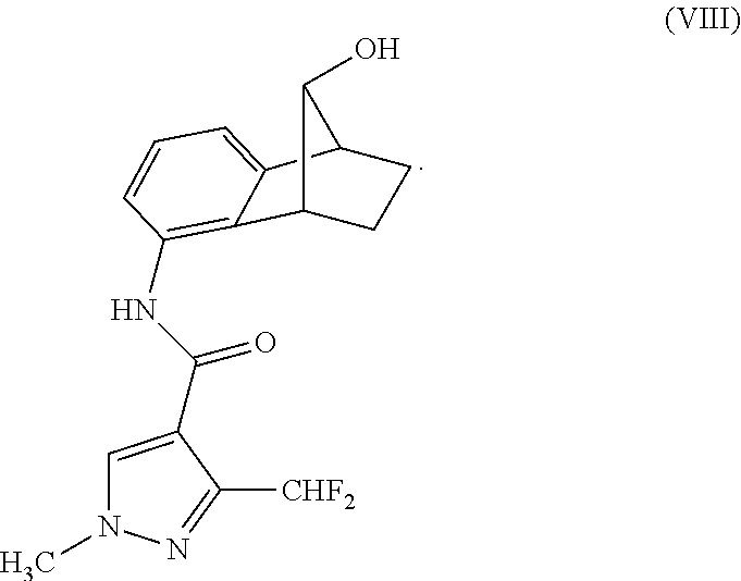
C12CCC(C1O)C1=CC=CC(NC(=O)C3=CN(C)N=C3[CHF2])=C21
